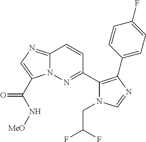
N12C(=NC=C1C(N[MeO])=O)C=CC(C1=C(C3=CC=C(F)C=C3)N=CN1CC(F)F)=N2
